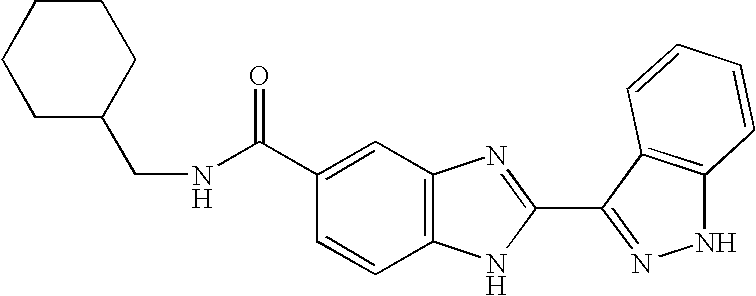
N(C(C1=CC2=C(C=C1)NC(C1=NNC3=C1C=CC=C3)=N2)=O)CC1CCCCC1
